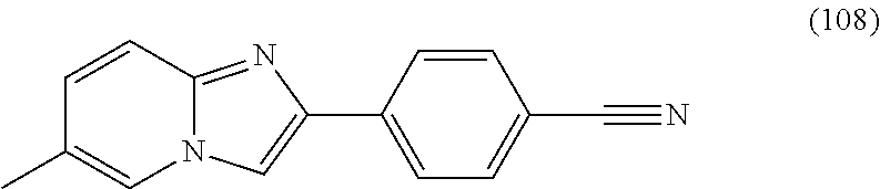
C1(C2=CN3C(=N2)C=CC(C)=C3)=CC=C(C#N)C=C1
